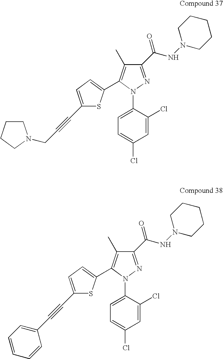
C1=C(N2N=C(C(=O)NN3CCCCC3)C(C)=C2C2=CC=C(C#CCN3CCCC3)S2)C(Cl)=CC(Cl)=C1.C1=C(N2N=C(C(=O)NN3CCCCC3)C(C)=C2C2=CC=C(C#CC3=CC=CC=C3)S2)C(Cl)=CC(Cl)=C1
